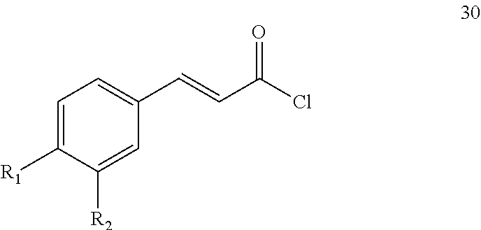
C1=C([R1])C([R2])=CC(C=CC(Cl)=O)=C1
